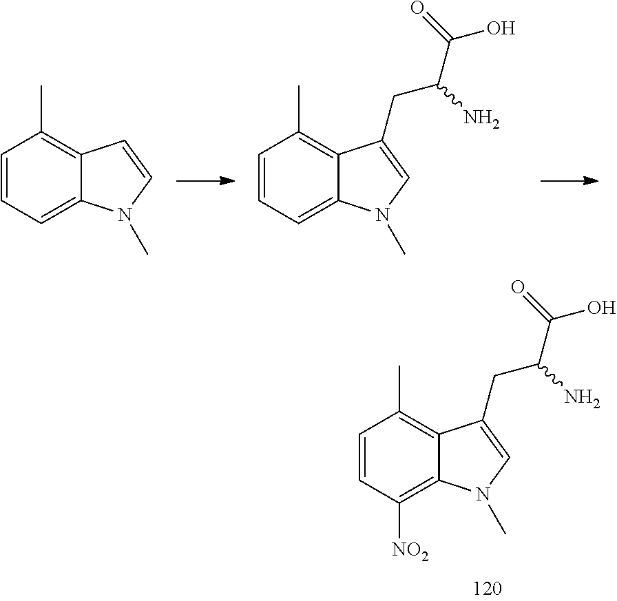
C1=CC([NO2])=C2C(=C1C)C(CC(C(=O)O)N)=CN2C.C1=CC=C2C(=C1C)C(CC(C(=O)O)N)=CN2C.C1=CC=C2C(=C1C)C=CN2C
